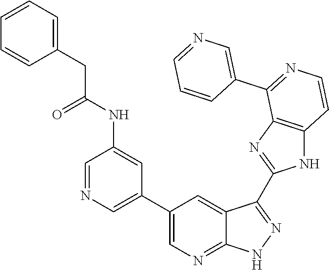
C1=NC=C(C2=CN=C3C(=C2)C(C2=NC4=C(N2)C=CN=C4C2=CN=CC=C2)=NN3)C=C1NC(CC1=CC=CC=C1)=O
